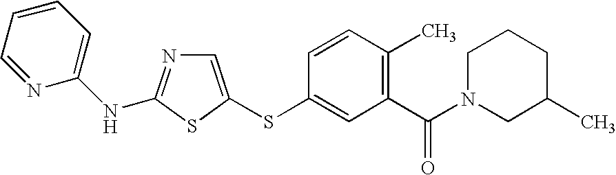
C1=C(SC2=CC(C(N3CC(C)CCC3)=O)=C(C)C=C2)SC(NC2=CC=CC=N2)=N1
